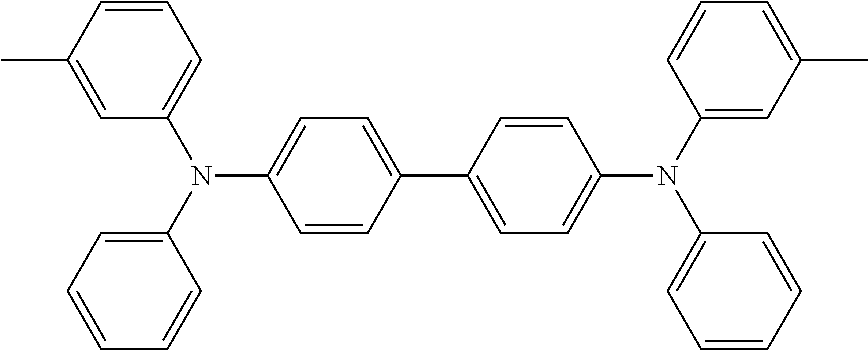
C1=CC(C)=CC(N(C2=CC=CC=C2)C2=CC=C(C3=CC=C(N(C4=CC(C)=CC=C4)C4=CC=CC=C4)C=C3)C=C2)=C1
